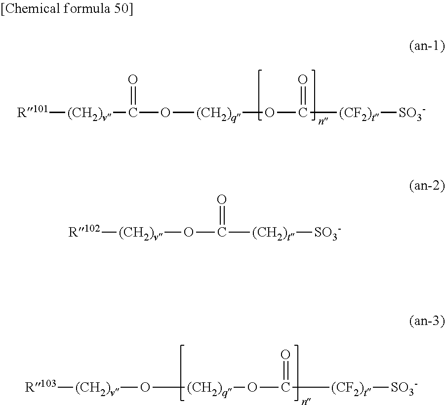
[R101][(CH2)v]C(=O)O[(CH2)q]OC(=O)[(CF2)t][SO3-].[R103][(CH2)v]O[(CH2)q]OC(=O)[(CF2)t][SO3-].[R102][(CH2)v]OC([(CH2)t][SO3-])=O
